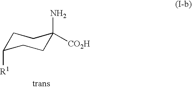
C1C([R1])CCC(N)([CO2H])C1
